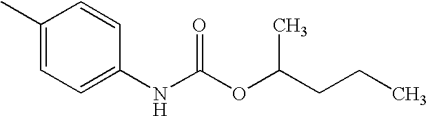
C1(C)=CC=C(NC(OC(CCC)C)=O)C=C1
